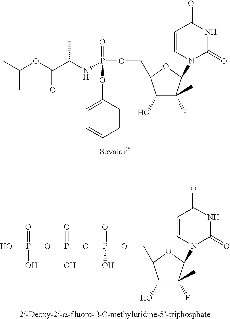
C1(O)C(F)(C)C(N2C(=O)NC(=O)C=C2)OC1COP(O)(=O)OP(O)(=O)OP(O)(=O)O.C1(O)C(F)(C)C(N2C(=O)NC(=O)C=C2)OC1COP(NC(C(OC(C)C)=O)C)(=O)OC1=CC=CC=C1
